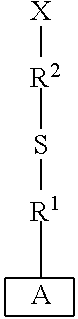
[X][R2]S[R1]C.[A]
